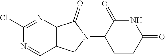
C1(Cl)=NC2=C(C=N1)CN(C1CCC(=O)NC1=O)C2=O
